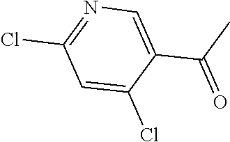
C1=C(Cl)C(C(C)=O)=CN=C1Cl
